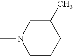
C1CCC(C)CN1C
